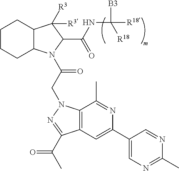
C12C(N(C(CN3C4=C(C=C(C5=CN=C(C)N=C5)N=C4C)C(C(C)=O)=N3)=O)C(C(NC([B3])([R18])[R18])=O)C1([R3])[R3])CCCC2
